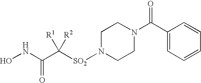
C1(C(N2CCN([SO2]C(C(NO)=O)([R1])[R2])CC2)=O)=CC=CC=C1
